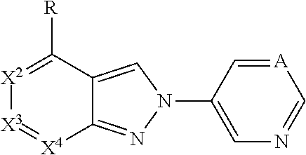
C12=NN(C3=CN=C[A]=C3)C=C1C([R])=[X2][X3]=[X4]2
